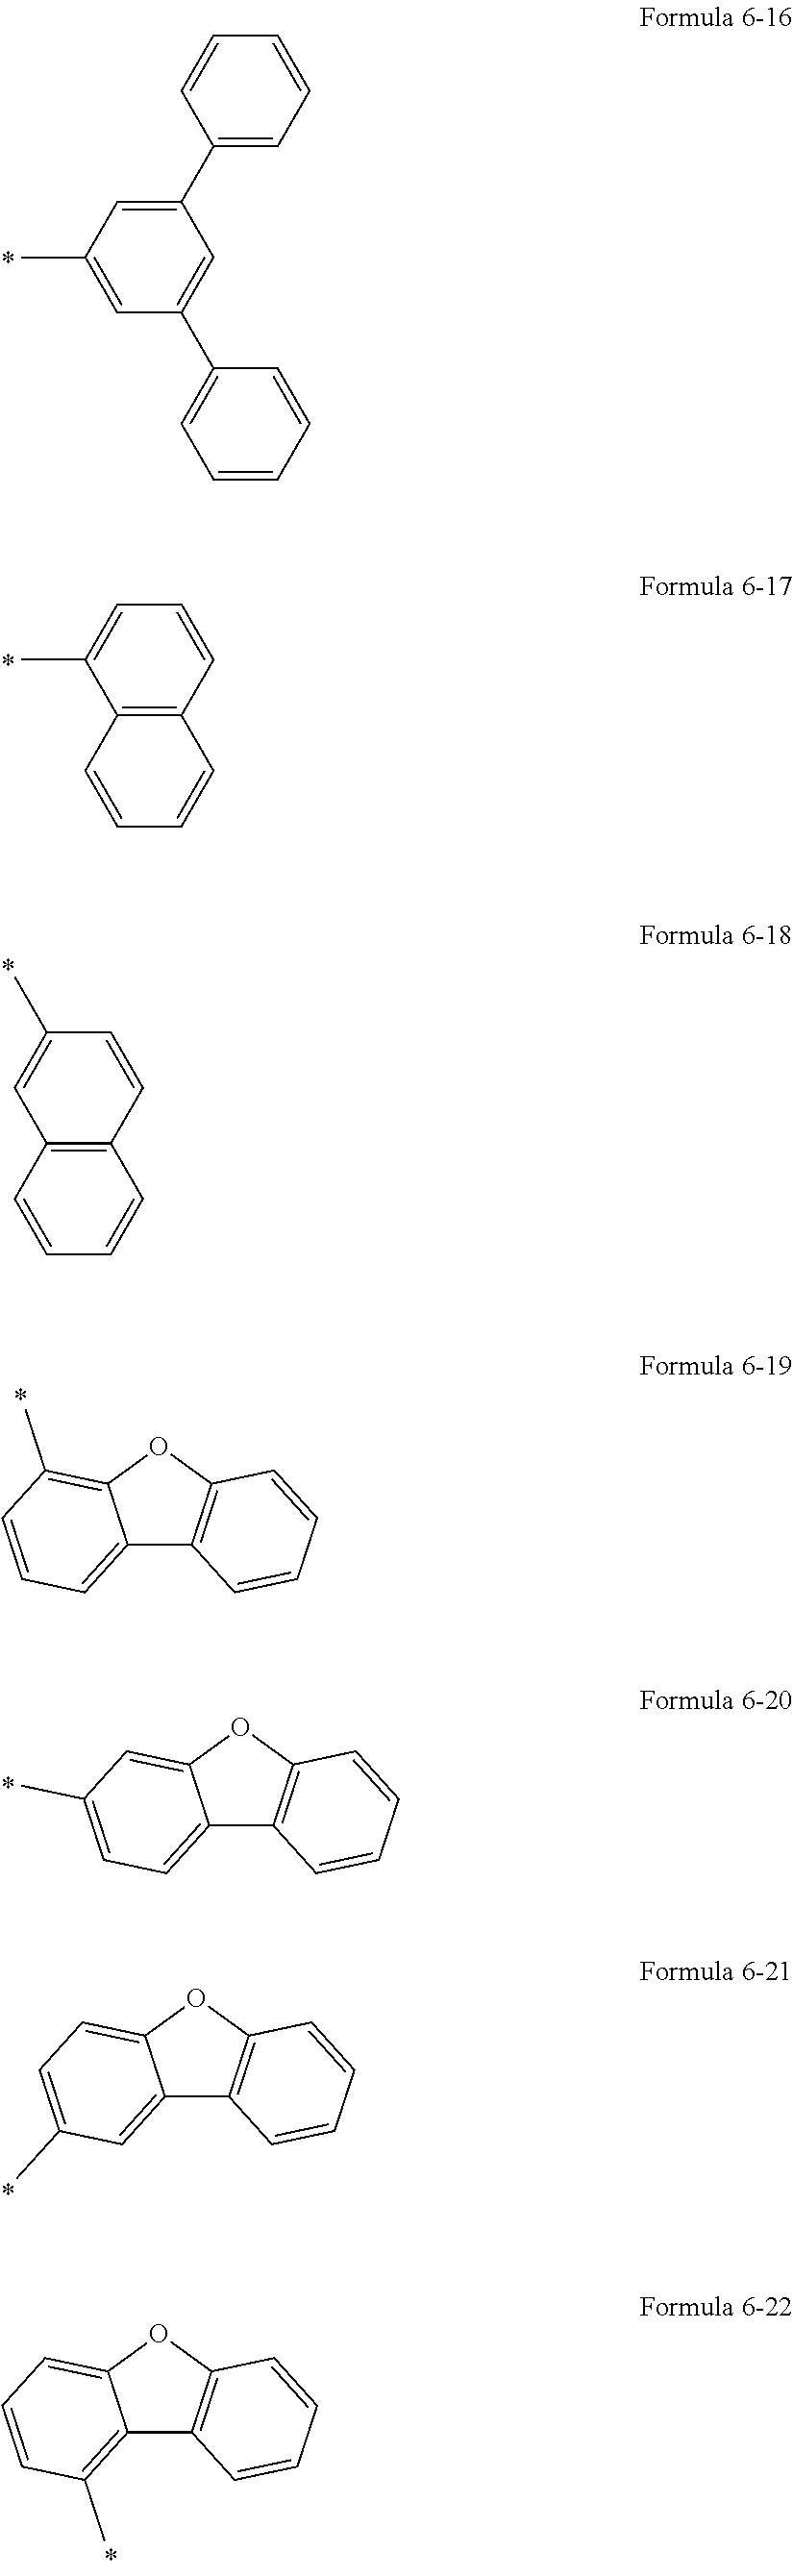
C1=C(C2=CC=CC=C2)C=C(C2=CC=CC=C2)C=C1C.C1(C)=CC=CC2=C1C=CC=C2.C1=C(C)C=CC2=C1C=CC=C2.C12=CC=CC(C)=C1OC1=C2C=CC=C1.C12=CC=C(C)C=C1OC1=C2C=CC=C1.C12=CC(C)=CC=C1OC1=C2C=CC=C1.C12=C(C)C=CC=C1OC1=C2C=CC=C1
